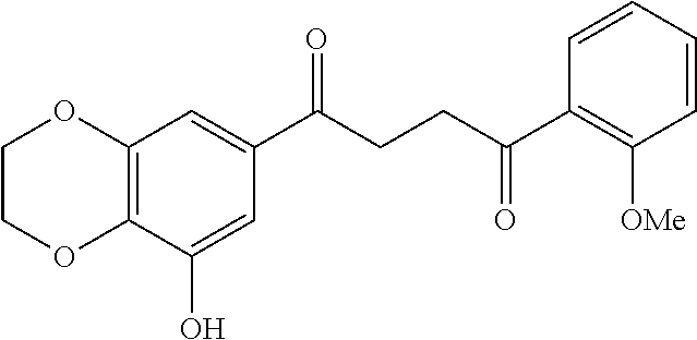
C12=C(C(O)=CC(C(CCC(C3=C([OMe])C=CC=C3)=O)=O)=C1)OCCO2
